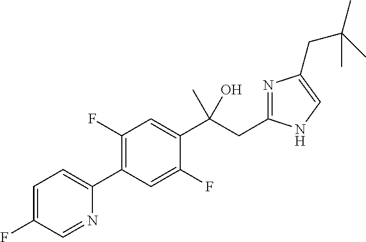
C1(F)=C(C2=CC=C(F)C=N2)C=C(F)C(C(CC2=NC(CC(C)(C)C)=CN2)(C)O)=C1
